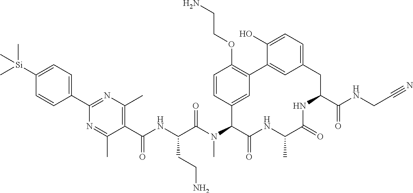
C1([Si](C)(C)C)=CC=C(C2=NC(C)=C(C(NC(C(N(C3C(=O)NC(C)C(=O)NC(C(NCC#N)=O)CC4=CC=C(O)C(=C4)C4=C(OCCN)C=CC3=C4)C)=O)CCN)=O)C(C)=N2)C=C1
